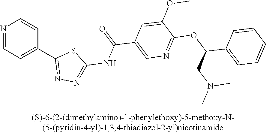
N1=CC=C(C2=NN=C(NC(=O)C3=CN=C(OC(C4=CC=CC=C4)CN(C)C)C(OC)=C3)S2)C=C1
